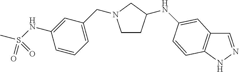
C1CC(NC2=CC3=C(NN=C3)C=C2)CN1CC1=CC=CC(NS(=O)(C)=O)=C1
